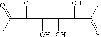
CC(=O)C(O)C(O)C(O)C(O)C(C)=O
